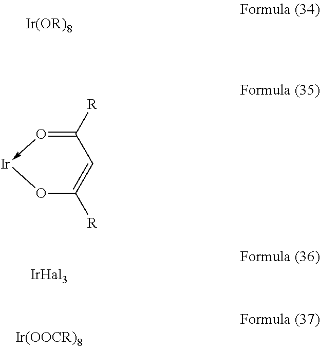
O1C([R])=CC([R])=O->[Ir]1.[Ir(OR)8]
